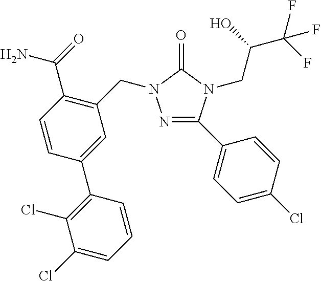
N1=C(C2=CC=C(Cl)C=C2)N(CC(C(F)(F)F)O)C(=O)N1CC1=C(C(=O)N)C=CC(C2=C(Cl)C(Cl)=CC=C2)=C1
